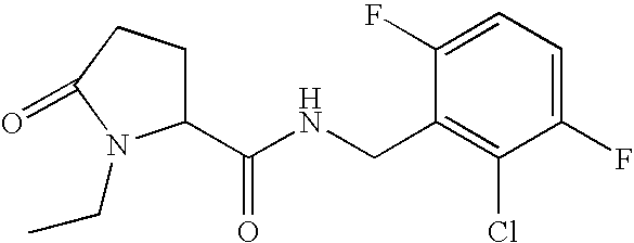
C1(C(NCC2=C(Cl)C(F)=CC=C2F)=O)CCC(=O)N1CC
